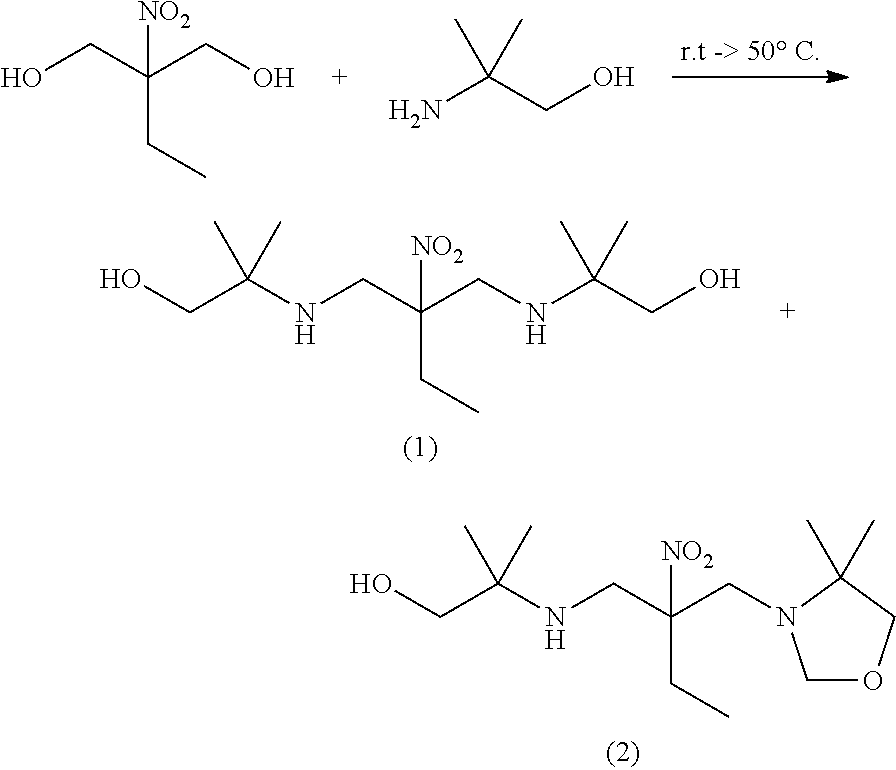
OCC(CO)([NO2])CC.NC(CO)(C)C.C(C(NCC(CNC(CO)(C)C)([NO2])CC)(C)C)O.C(C(NCC(CN1COCC1(C)C)([NO2])CC)(C)C)O
